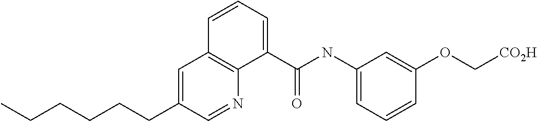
C1=C(CCCCCC)C=NC2=C1C=CC=C2C(NC1=CC=CC(OC[CO2H])=C1)=O
